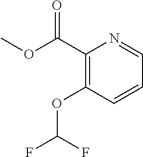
C1(C(OC)=O)=C(OC(F)F)C=CC=N1
